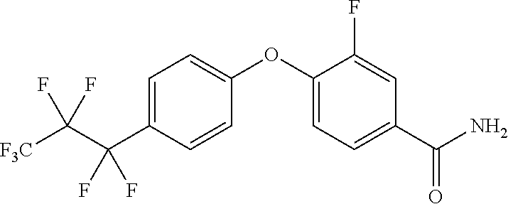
C1=C(C(C([F3C])(F)F)(F)F)C=CC(OC2=CC=C(C(N)=O)C=C2F)=C1
